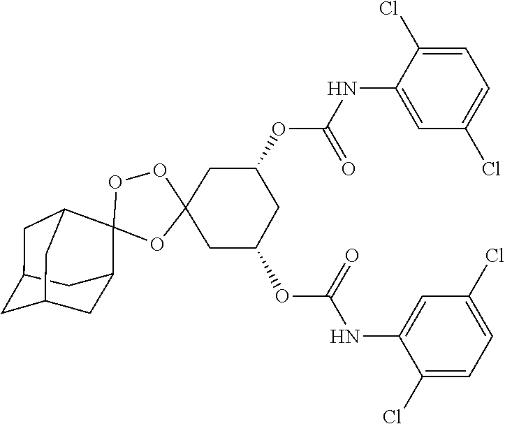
C1(Cl)=CC=C(Cl)C(NC(OC2CC3(OC4(OO3)C3CC5CC(CC4C5)C3)CC(OC(NC3=CC(Cl)=CC=C3Cl)=O)C2)=O)=C1
